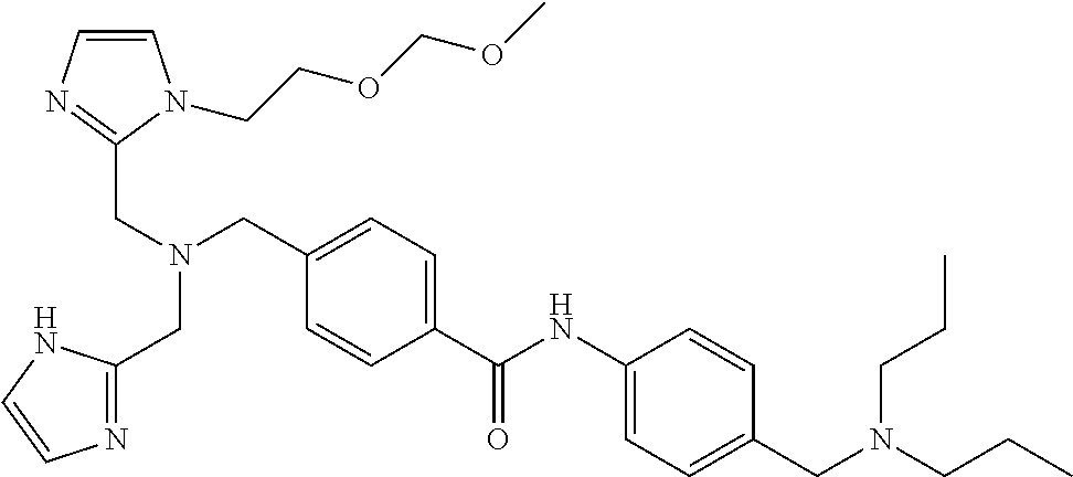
C1=C(C(NC2=CC=C(CN(CCC)CCC)C=C2)=O)C=CC(CN(CC2=NC=CN2CCOCOC)CC2=NC=CN2)=C1
